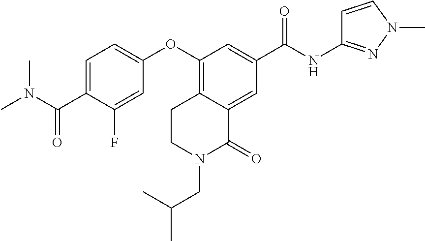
C1(OC2=CC=C(C(=O)N(C)C)C(F)=C2)=C2C(=CC(C(=O)NC3=NN(C)C=C3)=C1)C(=O)N(CC(C)C)CC2
